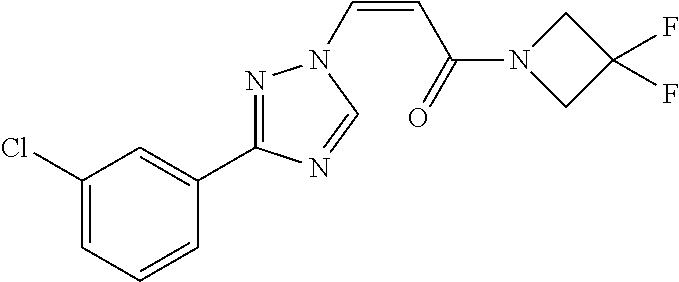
C1(Cl)=CC=CC(C2=NN(C=CC(N3CC(F)(F)C3)=O)C=N2)=C1
